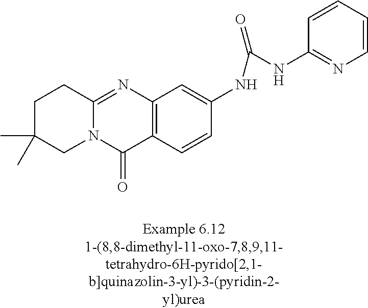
N12C(=NC3=C(C1=O)C=CC(NC(NC1=NC=CC=C1)=O)=C3)CCC(C)(C)C2
